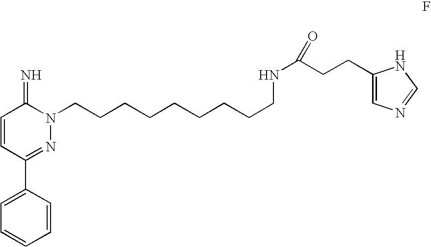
C1=CC(C2=CC=CC=C2)=NN(CCCCCCCCCNC(CCC2=CN=CN2)=O)C1=N
